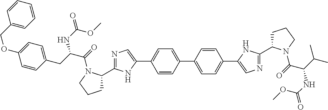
C1=CC(C2=CC=C(C3=CN=C(C4CCCN4C(C(C(C)C)NC(=O)OC)=O)N3)C=C2)=CC=C1C1=CN=C(C2CCCN2C(C(CC2=CC=C(OCC3=CC=CC=C3)C=C2)NC(=O)OC)=O)N1
